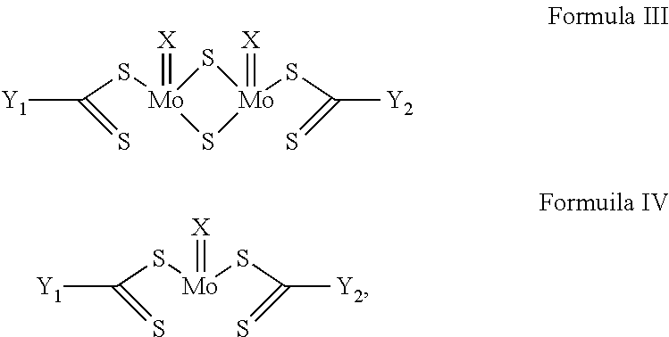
[Mo]1(SC(=S)[Y1])(=[X])S[Mo](SC(=S)[Y2])(=[X])S1.[Mo](SC(=S)[Y2])(SC(=S)[Y1])=[X]
